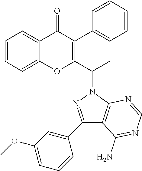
C1=CC=C2C(=C1)OC(C(N1C3=C(C(N)=NC=N3)C(C3=CC(OC)=CC=C3)=N1)C)=C(C1=CC=CC=C1)C2=O
